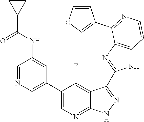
C1=NC=C(C2=CN=C3C(=C2F)C(C2=NC4=C(N2)C=CN=C4C2=COC=C2)=N[N H]3)C=C1NC(C1CC1)=O
